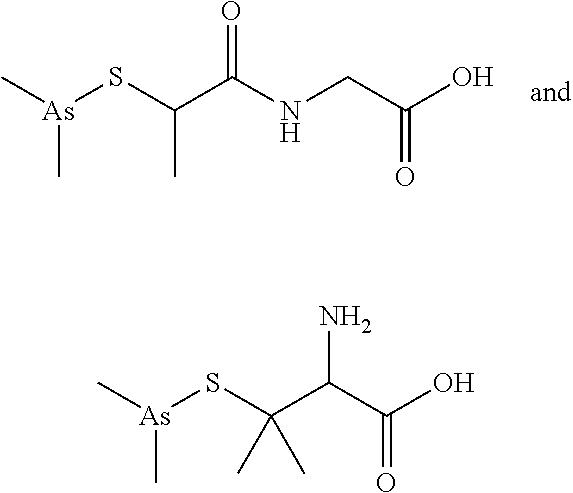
C[As](SC(C(NCC(O)=O)=O)C)C.C[As](SC(C)(C(C(O)=O)N)C)C
